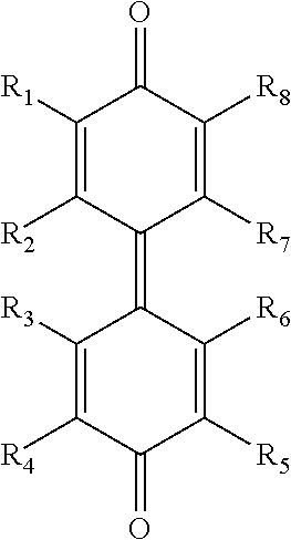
C1([R1])=C([R2])C(=C2C([R3])=C([R4])C(=O)C([R5])=C2[R6])C([R7])=C([R8])C1=O
